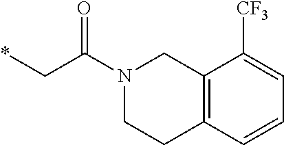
*CC(N1CC2=C(C=CC=C2[CF3])CC1)=O
